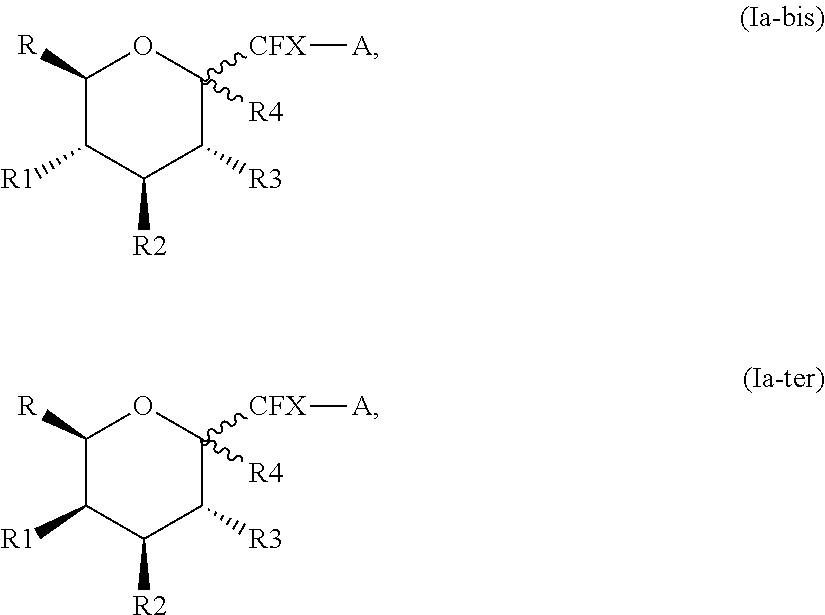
C1([R])C([R1])C([R2])C([R3])C([CFX][A])([R4])O1.C1([R])C([R1])C([R2])C([R3])C([CFX][A])([R4])O1
